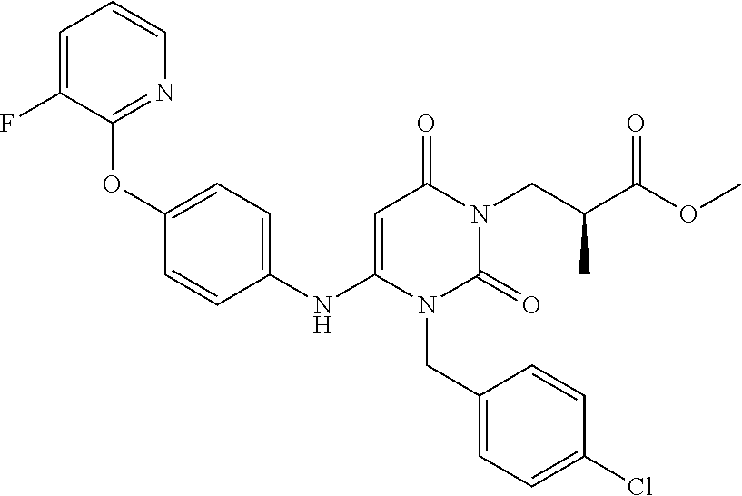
C1(NC2=CC(=O)N(CC(C(OC)=O)C)C(=O)N2CC2=CC=C(Cl)C=C2)=CC=C(OC2=NC=CC=C2F)C=C1
